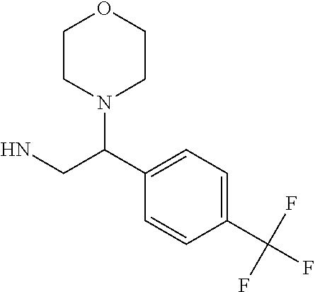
C1(C(F)(F)F)=CC=C(C(CN)N2CCOCC2)C=C1
